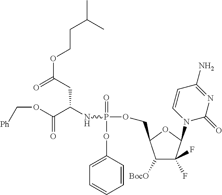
CC(C)CCOC(=O)CC(NP(=O)(OC1=CC=CC=C1)OCC1C([BocO])C(F)(F)C(N2C(=O)N=C(N)C=C2)O1)C(OC[Ph])=O
